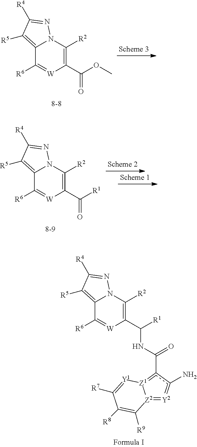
C12=C([R5])C([R4])=NN1C([R2])=C(C(=O)OC)[W]=C2[R6].C12=C([R5])C([R4])=NN1C([R2])=C(C(=O)[R1])[W]=C2[R6].C12=C([R5])C([R4])=NN1C([R2])=C(C([R1])NC(c1c(N)=[Y2]=[Z2]3[Z1]=1[Y1]=C([R7])C([R8])=C3[R9])=O)[W]=C2[R6]
